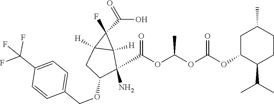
O=C(O)C1(F)C2([H])C1([H])C(N)(C(OC(OC(=O)OC1C(C(C)C)CCC(C)C1)C)=O)C(OCC1=CC=C(C(F)(F)F)C=C1)C2
